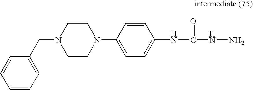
C(N1CCN(C2=CC=C(NC(NN)=O)C=C2)CC1)C1=CC=CC=C1
